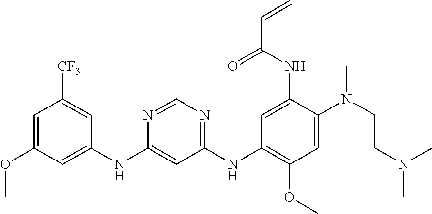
C1(NC2=CC(OC)=CC([CF3])=C2)=CC(NC2=C(OC)C=C(N(CCN(C)C)C)C(NC(C=C)=O)=C2)=NC=N1
